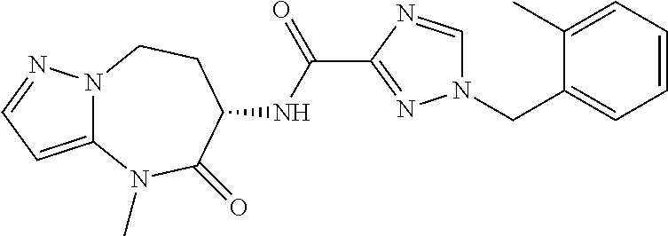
C12=CC=NN1CCC(NC(C1=NN(CC3=CC=CC=C3C)C=N1)=O)C(=O)N2C
